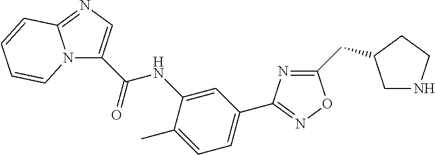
C(=O)(NC1=CC(C2=NOC(CC3CNCC3)=N2)=CC=C1C)C1=CN=C2N1C=CC=C2
